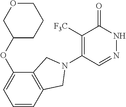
C1([F3C])=C(N2CC3=C(C(OC4CCCOC4)=CC=C3)C2)C=NNC1=O
